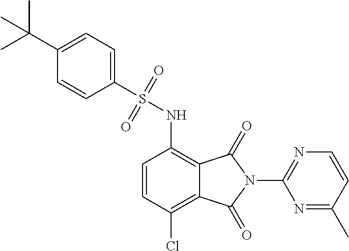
C1(S(NC2=C3C(=C(Cl)C=C2)C(=O)N(C2=NC=CC(C)=N2)C3=O)(=O)=O)=CC=C(C(C)(C)C)C=C1
